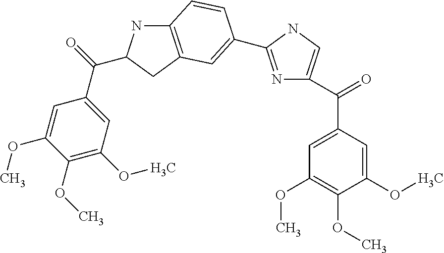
C1(OC)=C(OC)C=C(C(=O)C2NC3=C(C2)C=C(C2=NC(C(=O)C4=CC(OC)=C(OC)C(OC)=C4)=CN2)C=C3)C=C1OC
